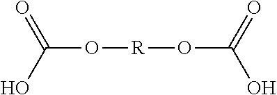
C(=O)(O)O[R]OC(O)=O
